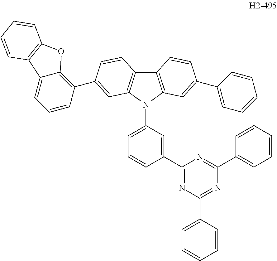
C12=C(C3=C(C=C(C4=C5C(=CC=C4)C4=C(O5)C=CC=C4)C=C3)N1C1=CC=CC(C3=NC(C4=CC=CC=C4)=NC(C4=CC=CC=C4)=N3)=C1)C=CC(C1=CC=CC=C1)=C2
